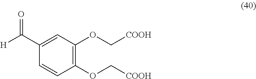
C1(C([H])=O)=CC(OC[COOH])=C(OC[COOH])C=C1
